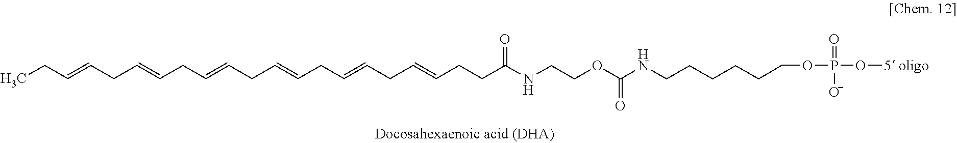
[5 oligo]OP(=O)(OCCCCCCNC(OCCNC(CCC=CCC=CCC=CCC=CCC=CCC=CCC)=O)=O)[O-]
